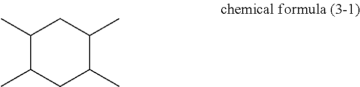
C1(C)C(C)CC(C)C(C)C1
